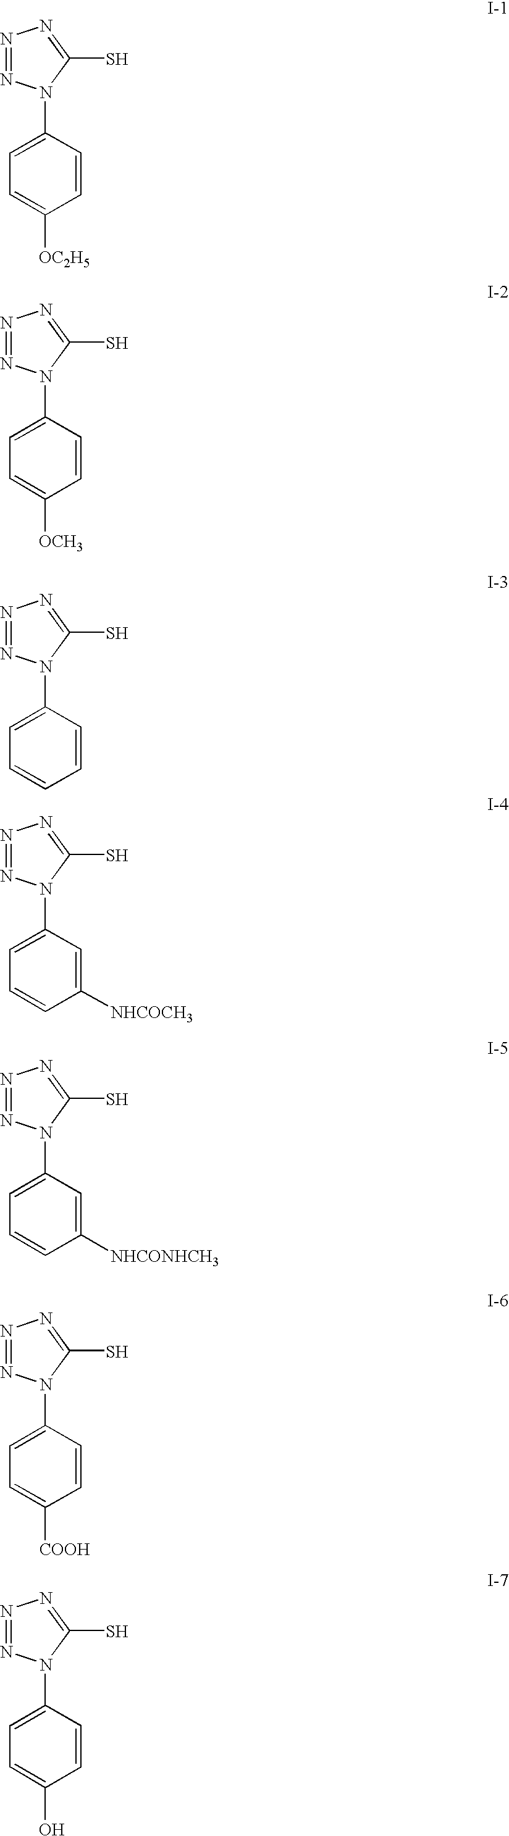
N1=NN(C2=CC=C([OC2H5])C=C2)C(S)=N1.N1=NN(C2=CC=C([OCH3])C=C2)C(S)=N1.N1=NN(C2=CC=CC=C2)C(S)=N1.N1=NN(C2=CC=CC([NHCOCH3])=C2)C(S)=N1.N1=NN(C2=CC=CC([NHCONHCH3])=C2)C(S)=N1.N1=NN(C2=CC=C([COOH])C=C2)C(S)=N1.N1=NN(C2=CC=C(O)C=C2)C(S)=N1
